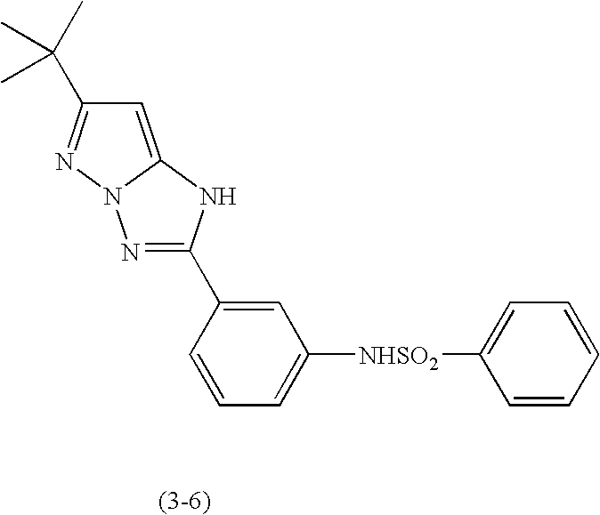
N1=C(C2=CC([NHSO2]C3=CC=CC=C3)=CC=C2)NC2=CC(C(C)(C)C)=NN12
